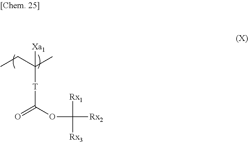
CCC(C)([T]C(=O)OC([Rx1])([Rx3])[Rx2])[Xa1]
